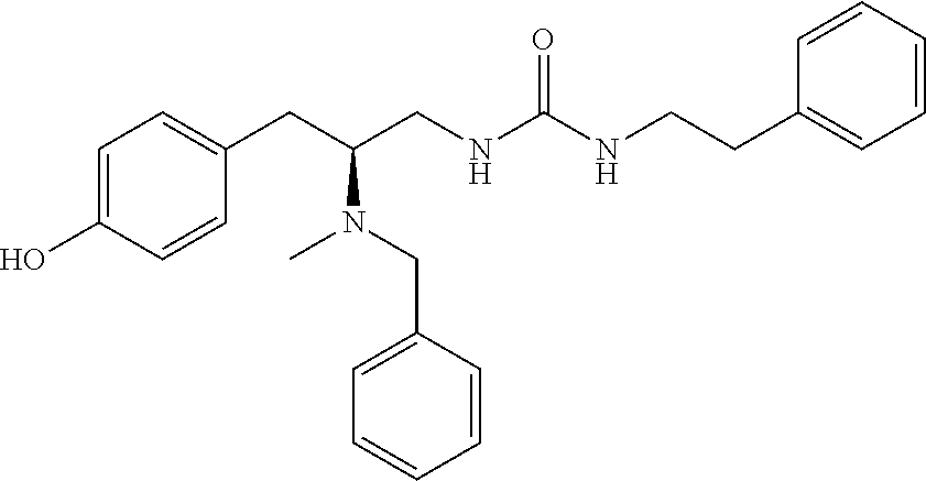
C1=C(O)C=CC(CC(CNC(NCCC2=CC=CC=C2)=O)N(CC2=CC=CC=C2)C)=C1
